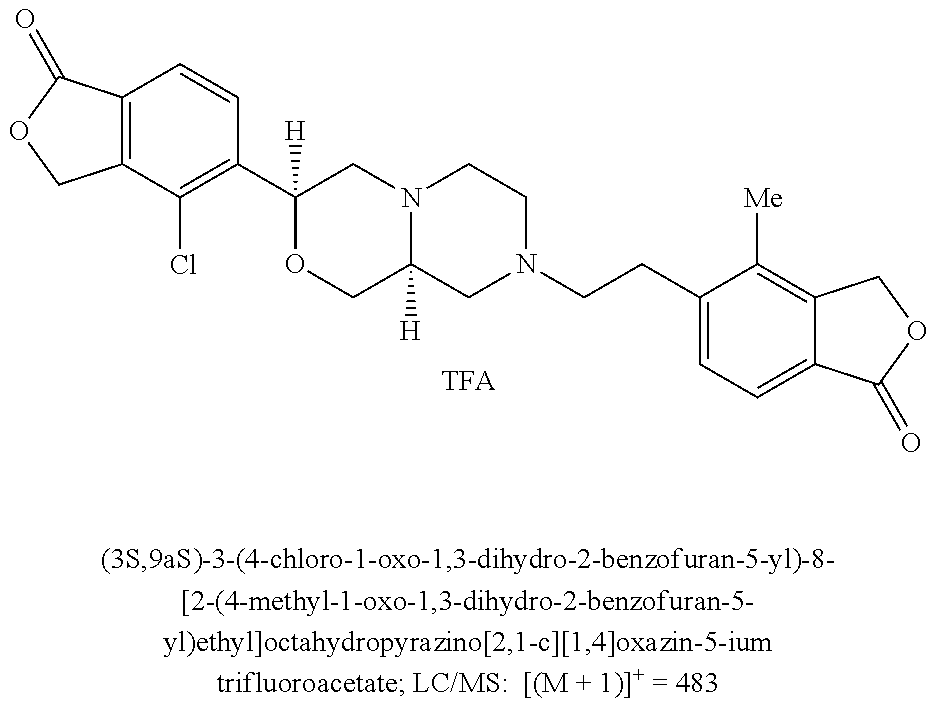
C12=C(C=CC(C3([H])OCC4([H])N(C3)CCN(CCC3=CC=C5C(=C3[Me])COC5=O)C4)=C1Cl)C(=O)OC2.[TFA]
